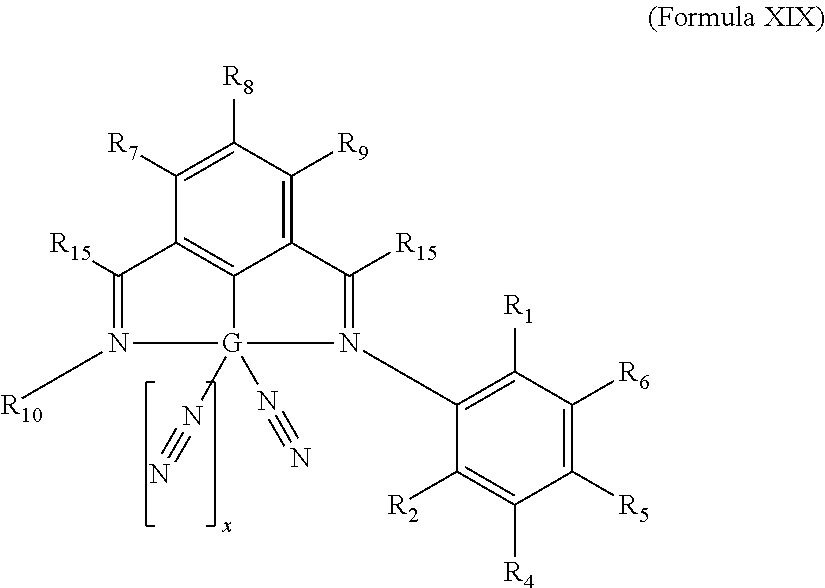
C1([R7])=C([R8])C([R9])=C2C3=C1C([R15])=N([R10])[G]3(N#N)(N#N)N(C1=C([R1])C([R6])=C([R5])C([R4])=C1[R2])=C2[R15]
